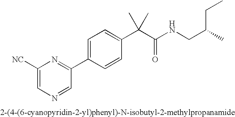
C1([NC])=CN=CC(C2=CC=C(C(C(NCC(C)CC)=O)(C)C)C=C2)=N1
